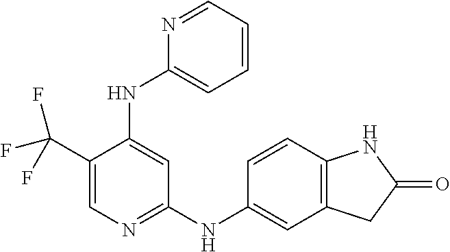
C1(C(F)(F)F)=CN=C(NC2=CC3=C(C=C2)NC(=O)C3)C=C1NC1=CC=CC=N1
